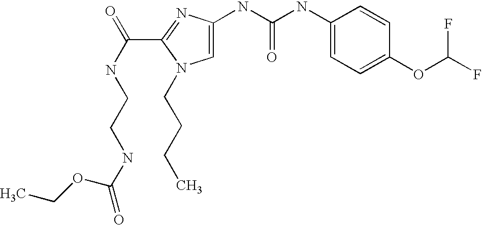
CCOC(NCCNC(=O)C1=NC(NC(NC2=CC=C(OC(F)F)C=C2)=O)=CN1CCCC)=O
